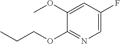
C1(OC)=CC(F)=CN=C1OCCC
